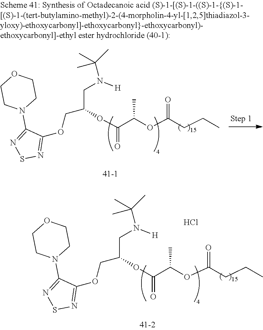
C(OC(CCC)=O)(C(OC(CN([H])C(C)(C)C)COC1=NSN=C1N1CCOCC1)=O)C.C(OC(CCC)=O)(C(OC(CN([H])C(C)(C)C)COC1=NSN=C1N1CCOCC1)=O)C.Cl
